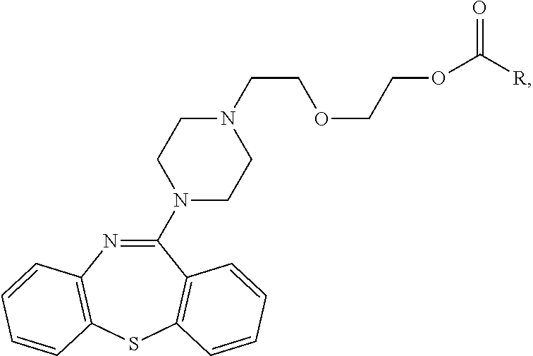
C1(N2CCN(CCOCCOC([R])=O)CC2)=NC2=C(SC3=C1C=CC=C3)C=CC=C2
